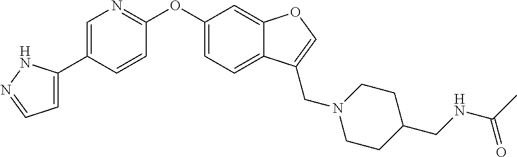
C1=C(C2=CN=C(OC3=CC=C4C(=C3)OC=C4CN3CCC(CNC(C)=O)CC3)C=C2)NN=C1
